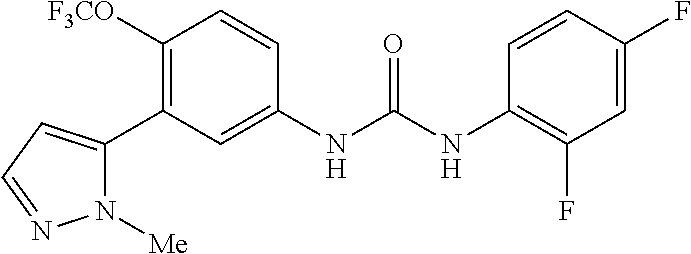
C1([OCF3])=C(C2=CC=NN2[Me])C=C(NC(=O)NC2=C(F)C=C(F)C=C2)C=C1
